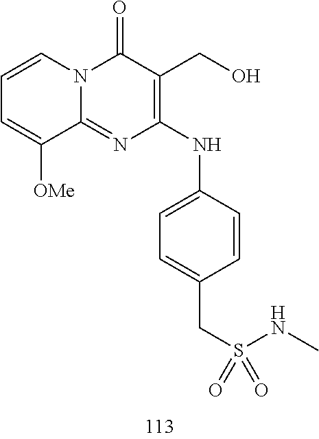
C1=CC=C([OMe])C2=NC(NC3=CC=C(CS(NC)(=O)=O)C=C3)=C(CO)C(=O)N12
